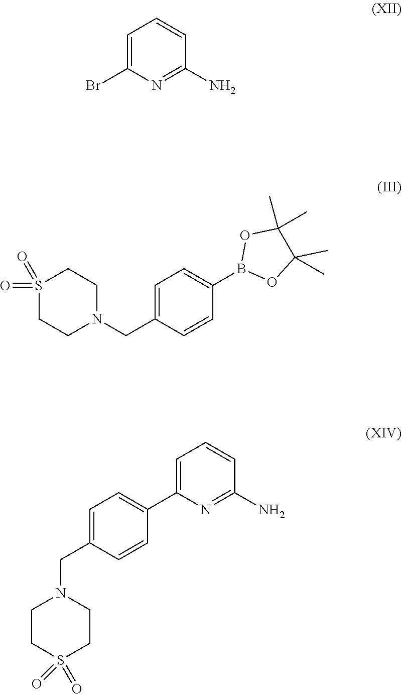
C1CS(=O)(=O)CCN1CC1=CC=C(C2=CC=CC(N)=N2)C=C1.C1=C(Br)N=C(N)C=C1.S1(=O)(=O)CCN(CC2=CC=C(B3OC(C)(C)C(C)(C)O3)C=C2)CC1
